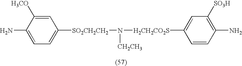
NC1=CC=C([SO2CH2CH2]N([H2CH2CO2S]C2=CC([SO3H])=C(N)C=C2)[CH2CH3])C=C1[H3CO]
